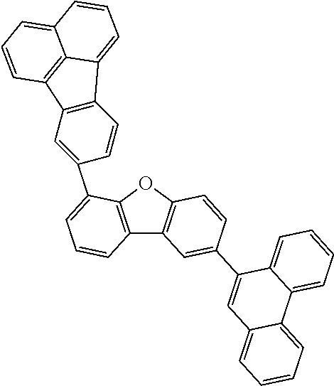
C12=C(OC3=C1C=C(C1=CC4=CC=CC=C4C4=CC=CC=C14)C=C3)C(C1=CC3=C(C=C1)C1=CC=CC4=CC=CC3=C41)=CC=C2
